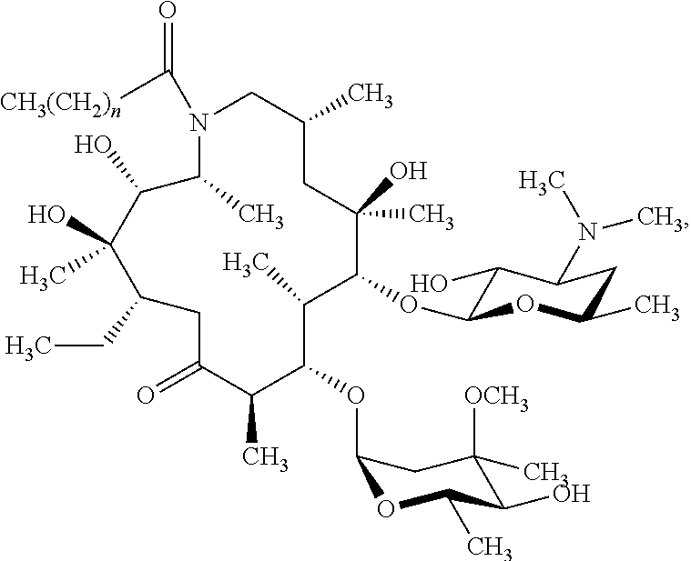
C1C(C)CN(C([CH3(CH2)n])=O)C(C)C(O)C(C)(O)C(CC)CC(=O)C(C)C(OC2OC(C)C(O)C(C)([OCH3])C2)C(C)C(OC2C(O)C(N(C)C)CC(C)O2)C1(C)O
